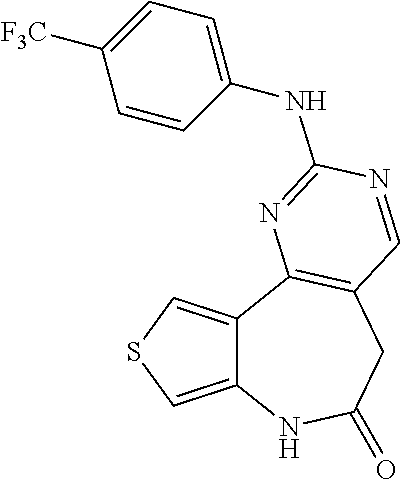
C12=CSC=C1C1=C(CC(=O)N2)C=NC(NC2=CC=C([F3C])C=C2)=N1
